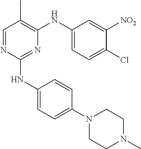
C1(NC2=CC=C(N3CCN(C)CC3)C=C2)=NC(NC2=CC=C(Cl)C([NO2])=C2)=C(C)C=N1
